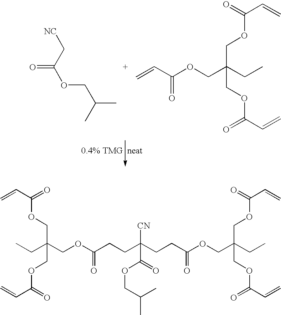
C=CC(=O)OCC(COC(C=C)=O)(COC(C=C)=O)CC.[NC]CC(OCC(C)C)=O.C=CC(=O)OCC(CC)(COC(=O)CCC([CN])(C(OCC(C)C)=O)CCC(=O)OCC(COC(C=C)=O)(COC(C=C)=O)CC)COC(=O)C=C
